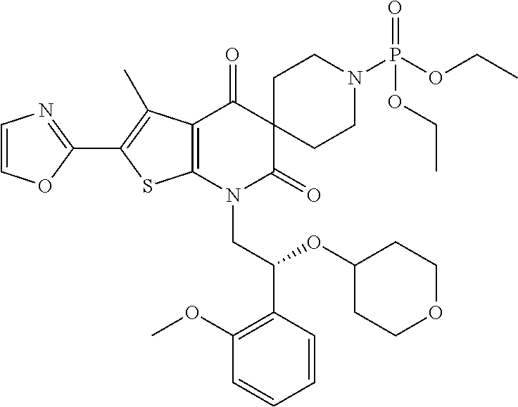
C1(C2=C(C)C3=C(S2)N(CC(OC2CCOCC2)C2=C(OC)C=CC=C2)C(=O)C2(C3=O)CCN(P(OCC)(=O)OCC)CC2)=NC=CO1
